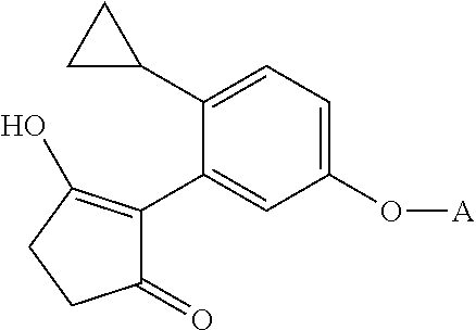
C1(=O)C(C2=CC(O[A])=CC=C2C2CC2)=C(O)CC1
